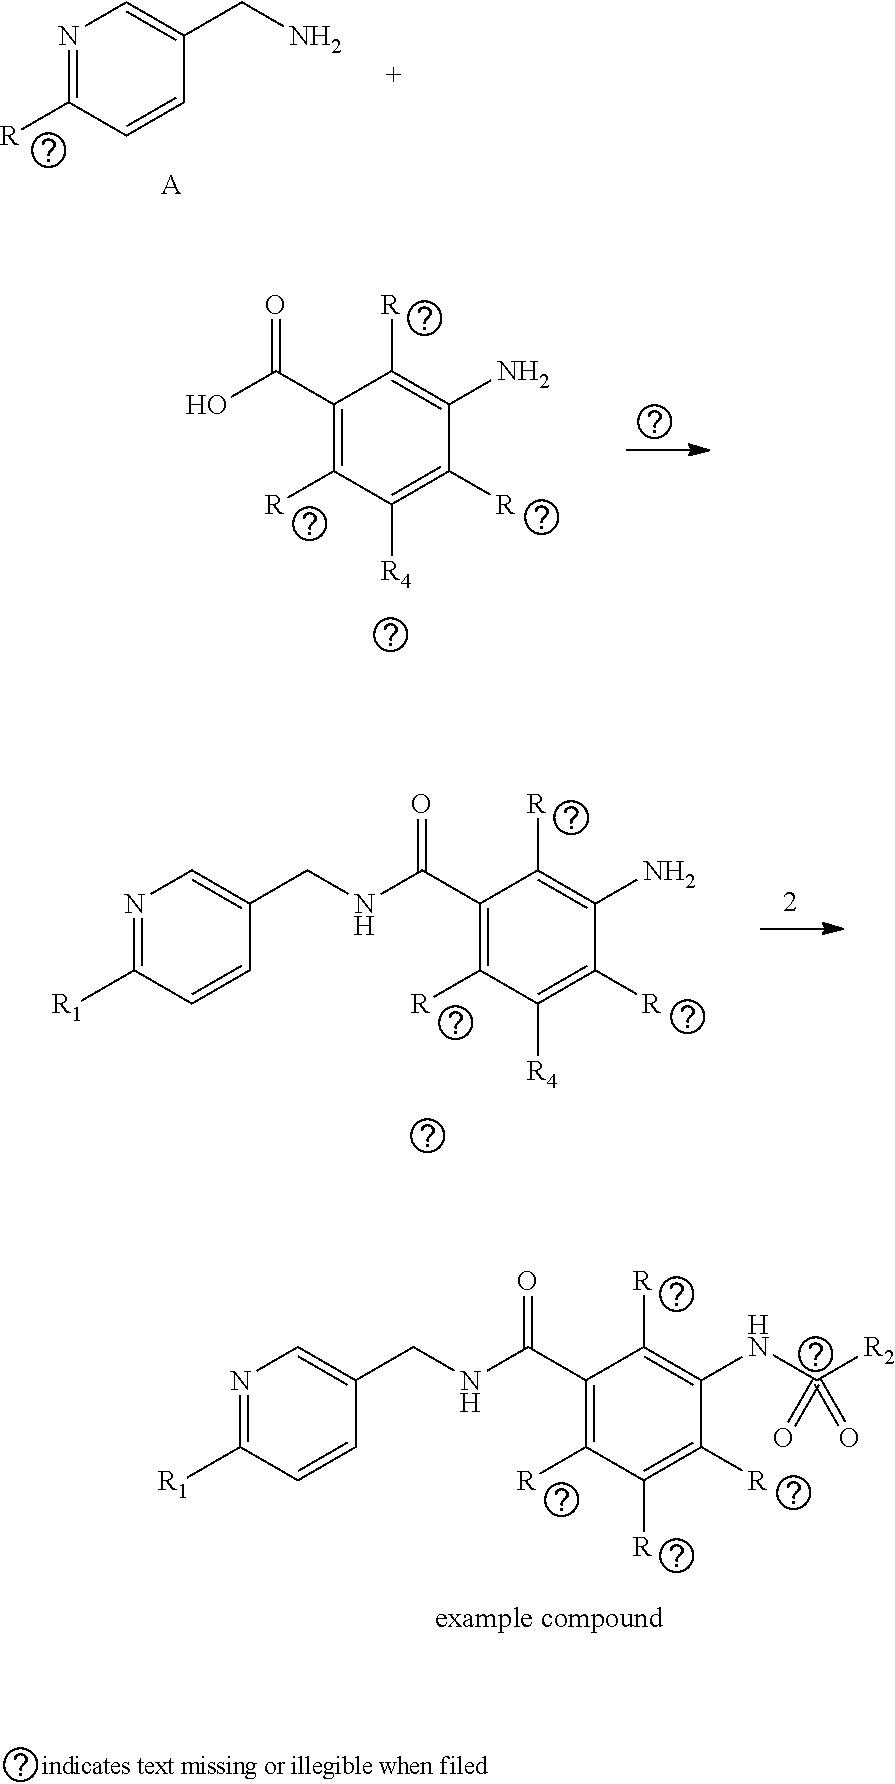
N1=C([R])C=CC(CN)=C1.[A].C1(C(O)=O)=C([R])C([R4])=C([R])C(N)=C1[R].C1(C(NCC2=CN=C([R1])C=C2)=O)=C([R])C([R4])=C([R])C(N)=C1[R].C1(C(NCC2=CN=C([R1])C=C2)=O)=C([R])C([R])=C([R])C(NC(=O)([R2])=O)=C1[R]
